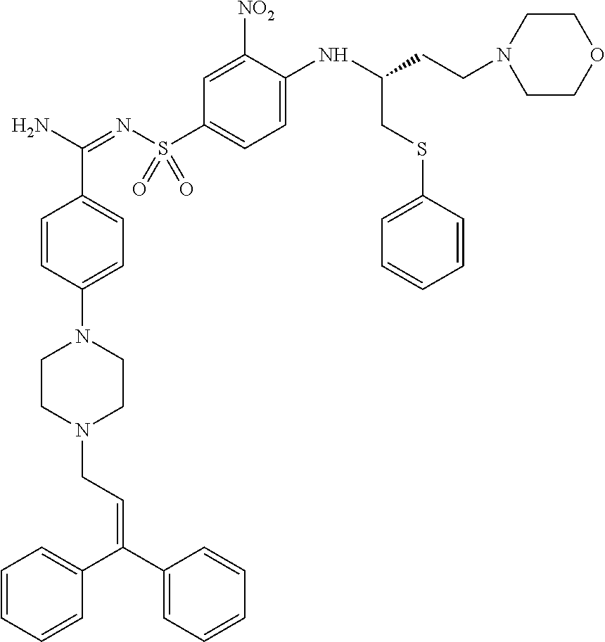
C1=CC(N2CCN(CC=C(C3=CC=CC=C3)C3=CC=CC=C3)CC2)=CC=C1C(N)=NS(C1=CC=C(NC(CSC2=CC=CC=C2)CCN2CCOCC2)C([NO2])=C1)(=O)=O
